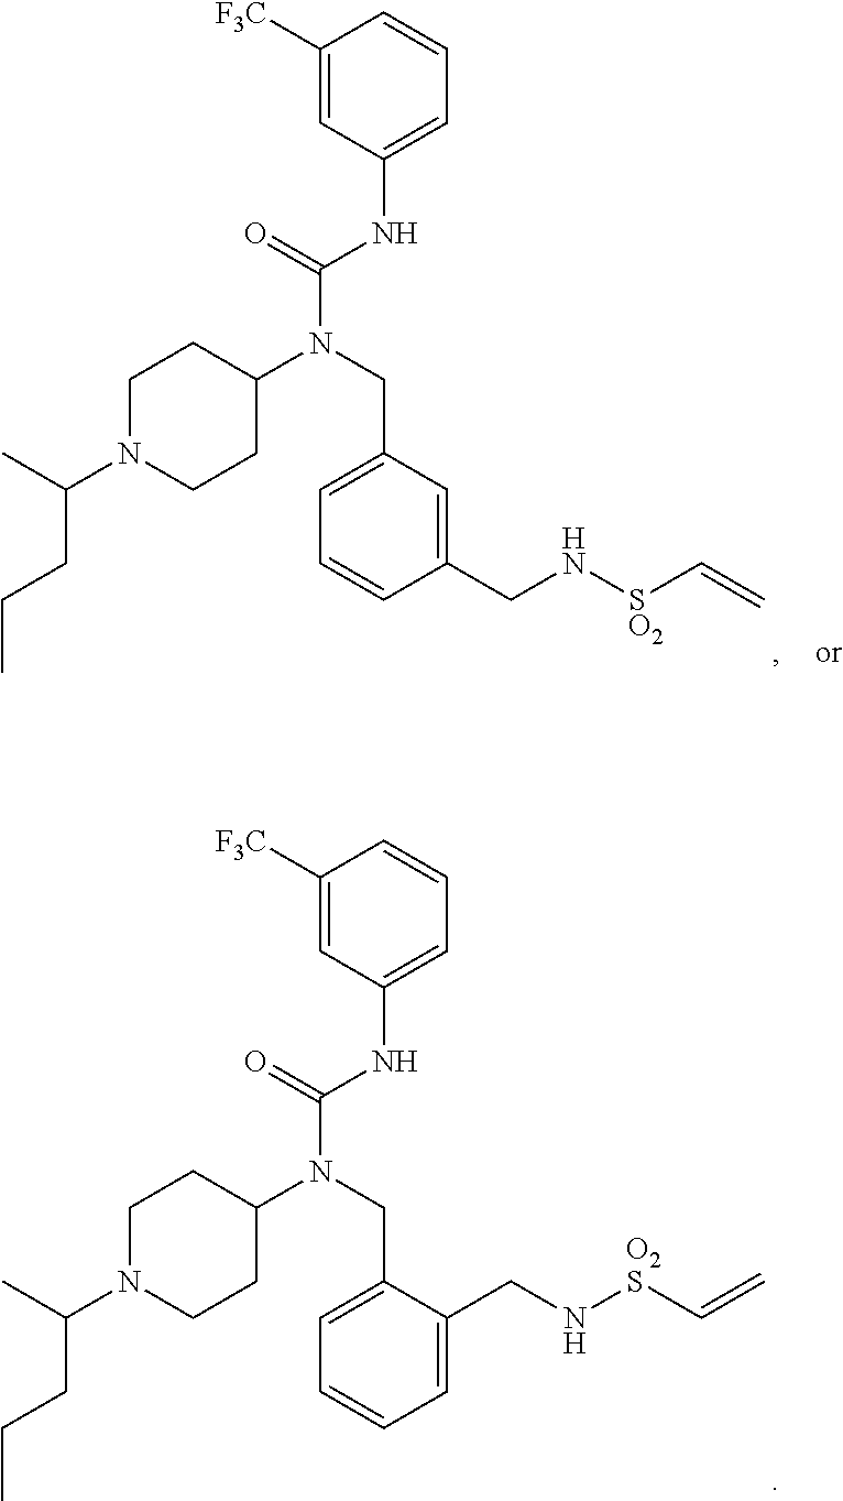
C1([F3C])=CC(NC(N(C2CCN(C(C)CCC)CC2)CC2=CC=CC=C2CN[O2S]C=C)=O)=CC=C1.C1([F3C])=CC(NC(N(C2CCN(C(C)CCC)CC2)CC2=CC=CC(CN[SO2]C=C)=C2)=O)=CC=C1
